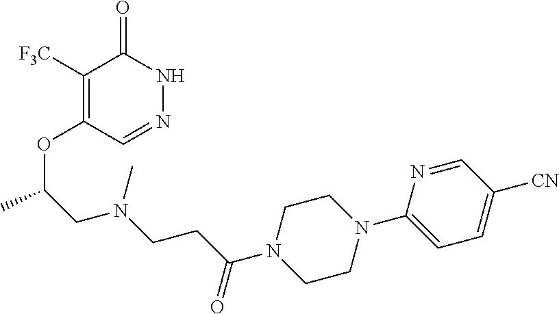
C1([F3C])=C(OC(CN(CCC(N2CCN(C3=CC=C([CN])C=N3)CC2)=O)C)C)C=NNC1=O
